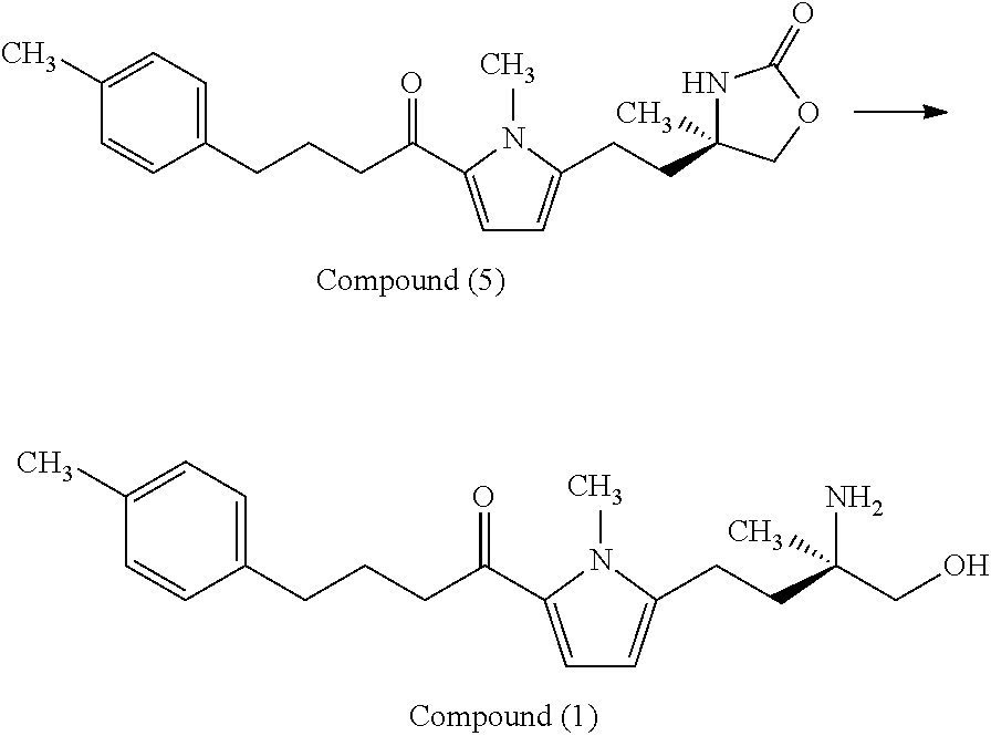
C1=C(C(CCCC2=CC=C(C)C=C2)=O)N(C)C(CCC2(C)NC(=O)OC2)=C1.C1=C(C(CCCC2=CC=C(C)C=C2)=O)N(C)C(CCC(N)(C)CO)=C1
